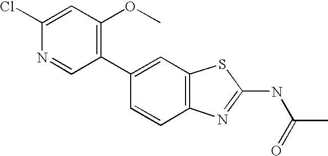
C1(C2=CC3=C(C=C2)N=C(NC(=O)C)S3)=C(OC)C=C(Cl)N=C1
